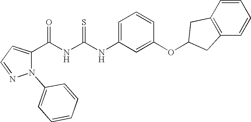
C(NC(NC1=CC=CC(OC2CC3=C(C=CC=C3)C2)=C1)=S)(=O)C1=CC=NN1C1=CC=CC=C1
